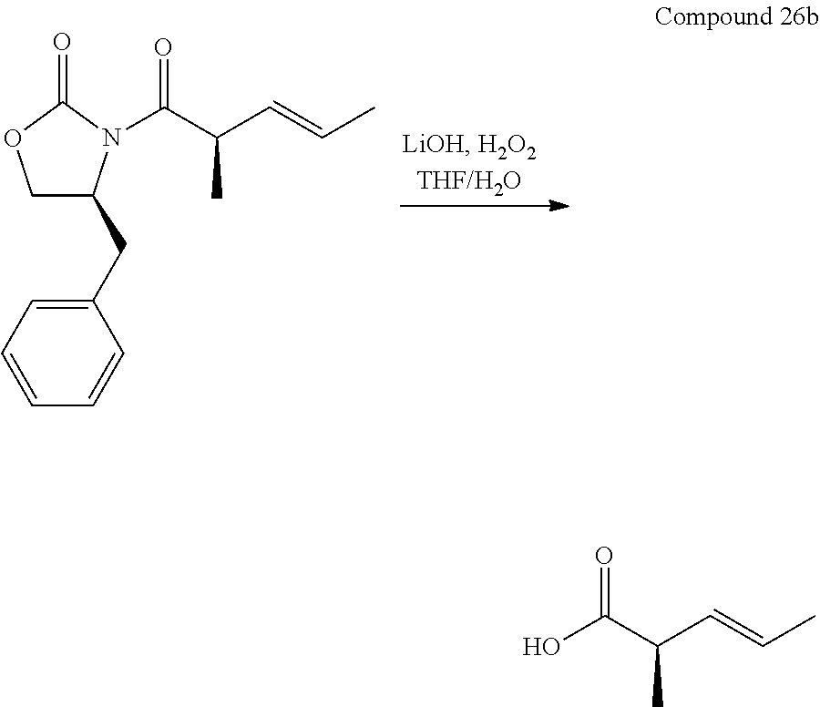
C1C(CC2=CC=CC=C2)N(C(C(C=CC)C)=O)C(=O)O1.OC(C(C=CC)C)=O
